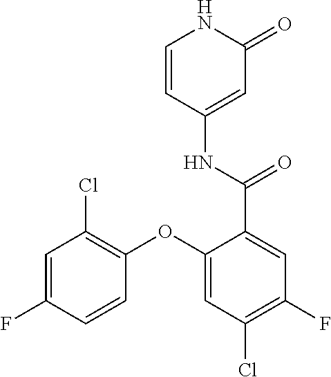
C1=CC(NC(C2=CC(F)=C(Cl)C=C2OC2=C(Cl)C=C(F)C=C2)=O)=CC(=O)N1
